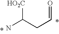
C(CC=O)([HO2C])N
